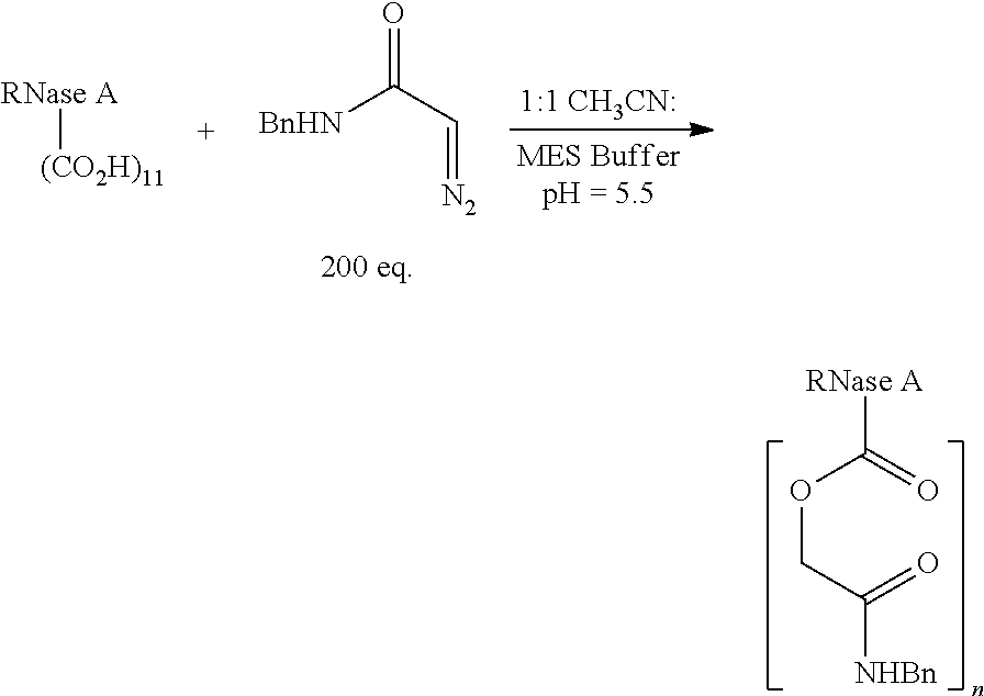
[RNase A][(CO2H)11].[BnHN]C(C=[N2])=O.[RNase A]C(=O)OCC([NHBn])=O
